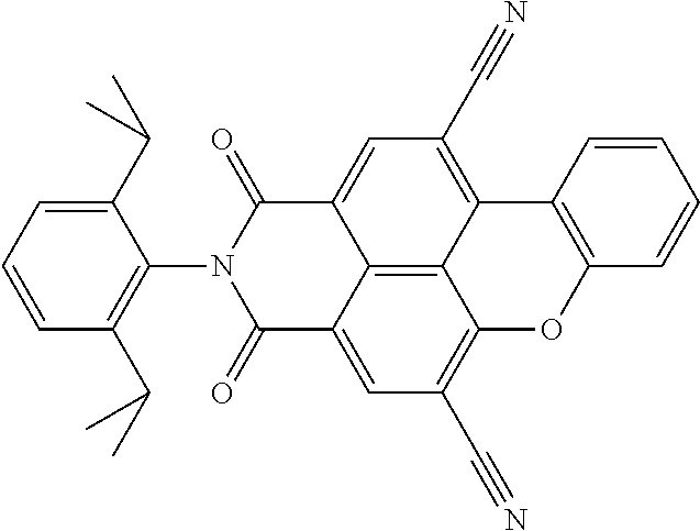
C12=C3C4=CC(C#N)=C1OC1=C(C2=C(C#N)C=C3C(=O)N(C2=C(C(C)C)C=CC=C2C(C)C)C4=O)C=CC=C1
